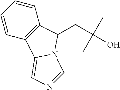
C1=CC2=C(C=C1)C(CC(O)(C)C)N1C2=CN=C1
